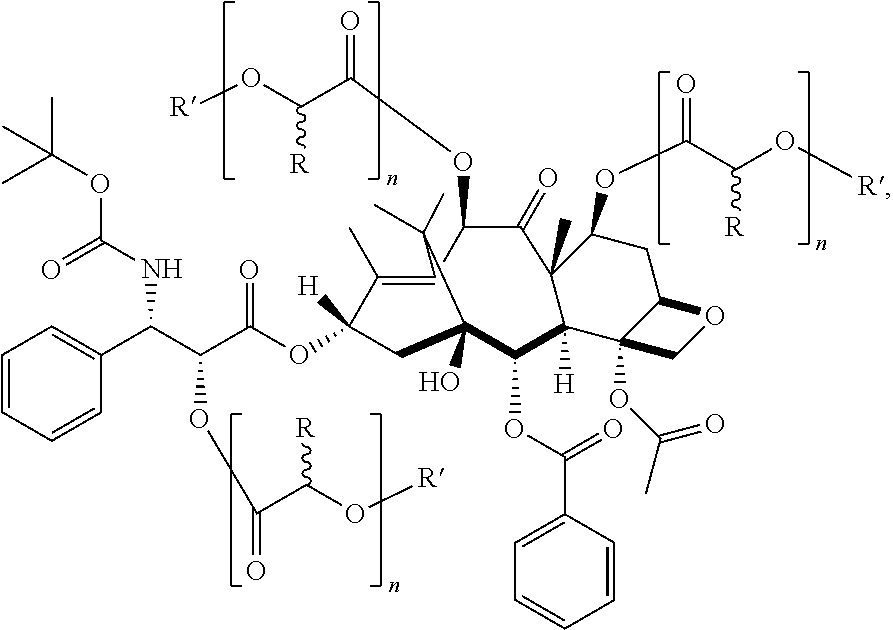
C1=CC=CC(C(C(C(OC2([H])CC3(O)C(OC(C4=CC=CC=C4)=O)C4([H])C(C)(C(=O)C(OC(C(O[R])[R])=O)C(=C2C)C3(C)C)C(OC(C(O[R])[R])=O)CC2OCC42OC(=O)C)=O)OC(=O)C(O[R])[R])NC(=O)OC(C)(C)C)=C1
